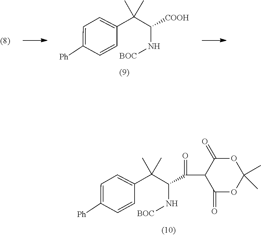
C1=C([Ph])C=CC(C(C)(C)C(N[BOC])C(=O)C2C(=O)OC(C)(C)OC2=O)=C1.C1=C([Ph])C=CC(C(C)(C)C(N[BOC])[COOH])=C1
